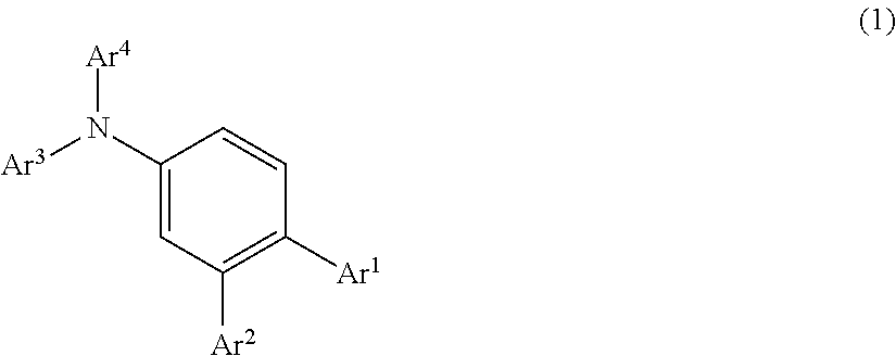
C1(N([Ar3])[Ar4])=CC([Ar2])=C([Ar1])C=C1
